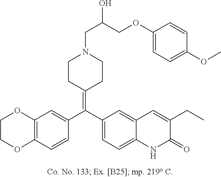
C1OC2=C(C=CC(C(C3=CC=C4C(=C3)C=C(CC)C(=O)N4)=C3CCN(CC(COC4=CC=C(OC)C=C4)O)CC3)=C2)OC1
